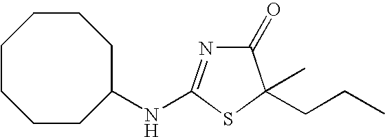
C1(=O)N=C(NC2CCCCCCC2)SC1(C)CCC
